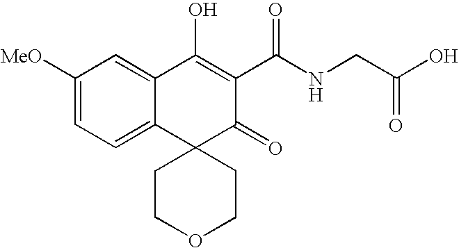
C1([MeO])=CC=C2C(=C1)C(O)=C(C(NCC(O)=O)=O)C(=O)C21CCOCC1
